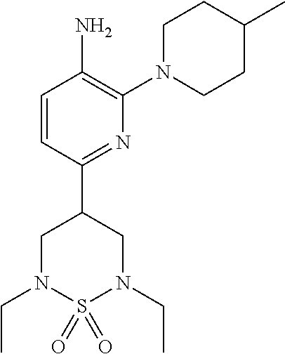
C1=CC(C2CN(CC)S(=O)(=O)N(CC)C2)=NC(N2CCC(C)CC2)=C1N
